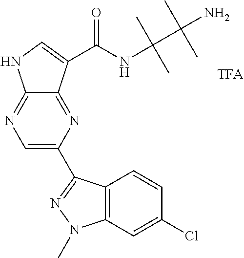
C1=C(C2=NN(C)C3=C2C=CC(Cl)=C3)N=C2C(=N1)NC=C2C(NC(C)(C(C)(C)N)C)=O
